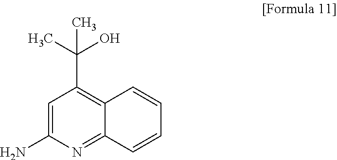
C1=C(N)N=C2C(=C1C(C)(O)C)C=CC=C2
